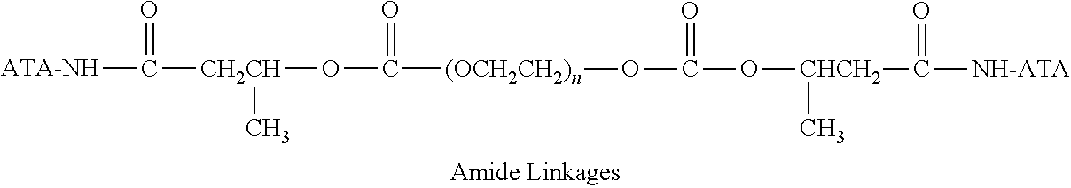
[ATA-NH]C([CH2CH](OC([(OCH2CH2)n]OC(O[CHCH2](C)C([NH-ATA])=O)=O)=O)C)=O
